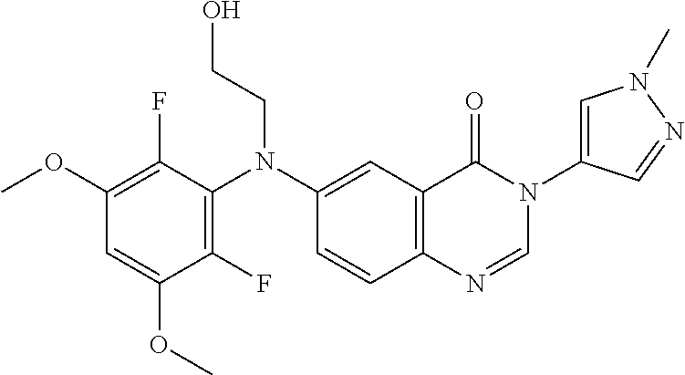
C1(OC)=C(F)C(N(C2=CC3=C(C=C2)N=CN(C2=CN(C)N=C2)C3=O)CCO)=C(F)C(OC)=C1
